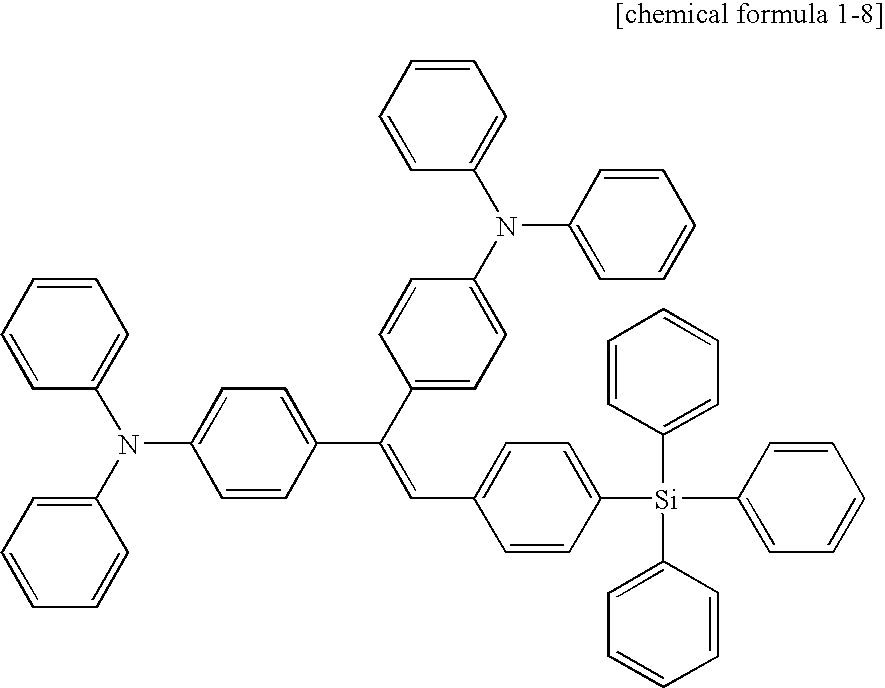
[Si](C1=CC=CC=C1)(C1=CC=CC=C1)(C1=CC=C(C=C(C2=CC=C(N(C3=CC=CC=C3)C3=CC=CC=C3)C=C2)C2=CC=C(N(C3=CC=CC=C3)C3=CC=CC=C3)C=C2)C=C1)C1=CC=CC=C1
